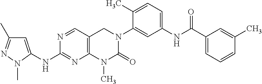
C1=C(NC2=NC3=C(C=N2)CN(C2=CC(NC(=O)C4=CC=CC(C)=C4)=CC=C2C)C(=O)N3C)N(C)N=C1C
